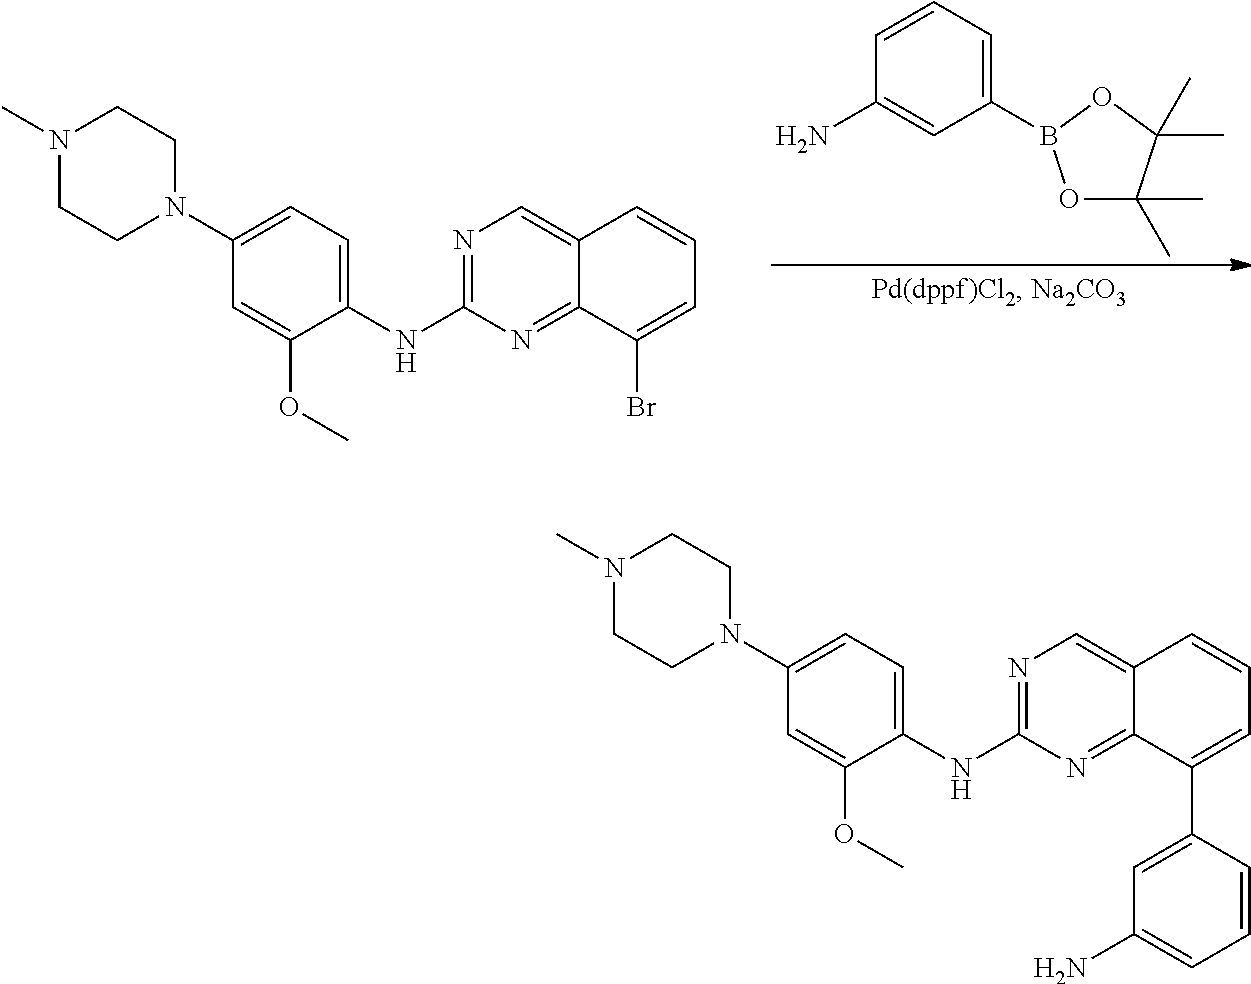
C1(B2OC(C)(C)C(C)(C)O2)=CC=CC(N)=C1.N1(C)CCN(C2=CC=C(NC3=NC=C4C(=N3)C(Br)=CC=C4)C(OC)=C2)CC1.N1(C)CCN(C2=CC=C(NC3=NC=C4C(=N3)C(C3=CC(N)=CC=C3)=CC=C4)C(OC)=C2)CC1
